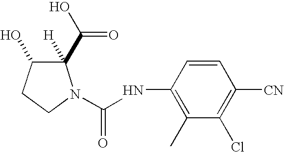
C1([H])(C(O)=O)C(O)CCN1C(NC1=C(C)C(Cl)=C([CN])C=C1)=O
